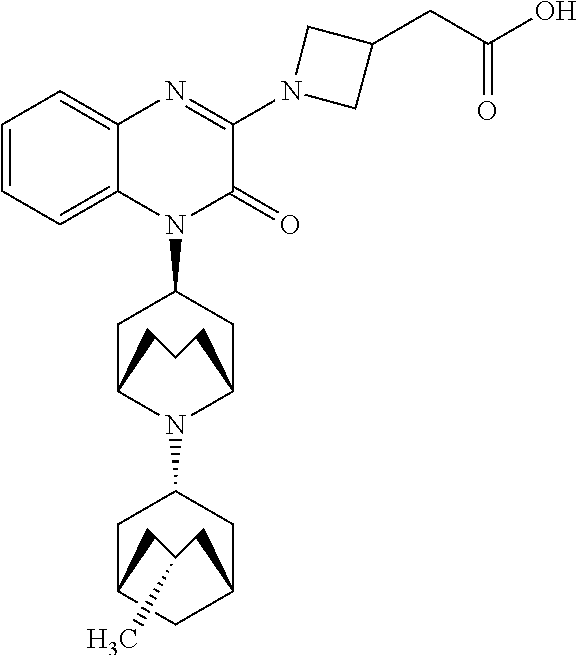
C1=CC=C2C(=C1)N=C(N1CC(CC(=O)O)C1)C(=O)N2C1CC2N(C3CC4CC(C3)CC(C)C4)C(C1)CCC2
